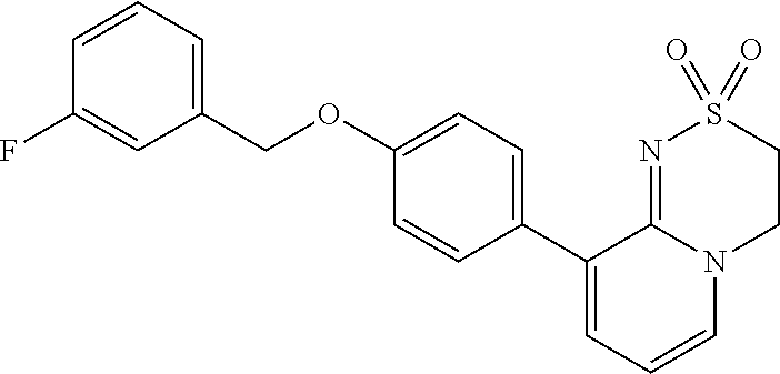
C1(OCC2=CC=CC(F)=C2)=CC=C(C2=CC=CN3C2=NS(=O)(=O)CC3)C=C1
